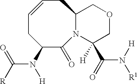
C1=CCC2N(C(=O)C(N(C([R])=O)[H])C1)C(C(N([R1])[H])=O)([H])COC2
